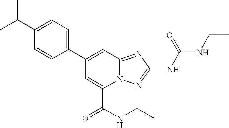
C1(C2=CC3=NC(NC(=O)NCC)=NN3C(C(NCC)=O)=C2)=CC=C(C(C)C)C=C1
